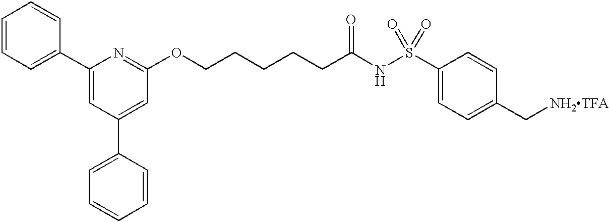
C1=CC=C(C2=CC(C3=CC=CC=C3)=CC(OCCCCCC(NS(C3=CC=C(C[NH2TFA])C=C3)(=O)=O)=O)=N2)C=C1
